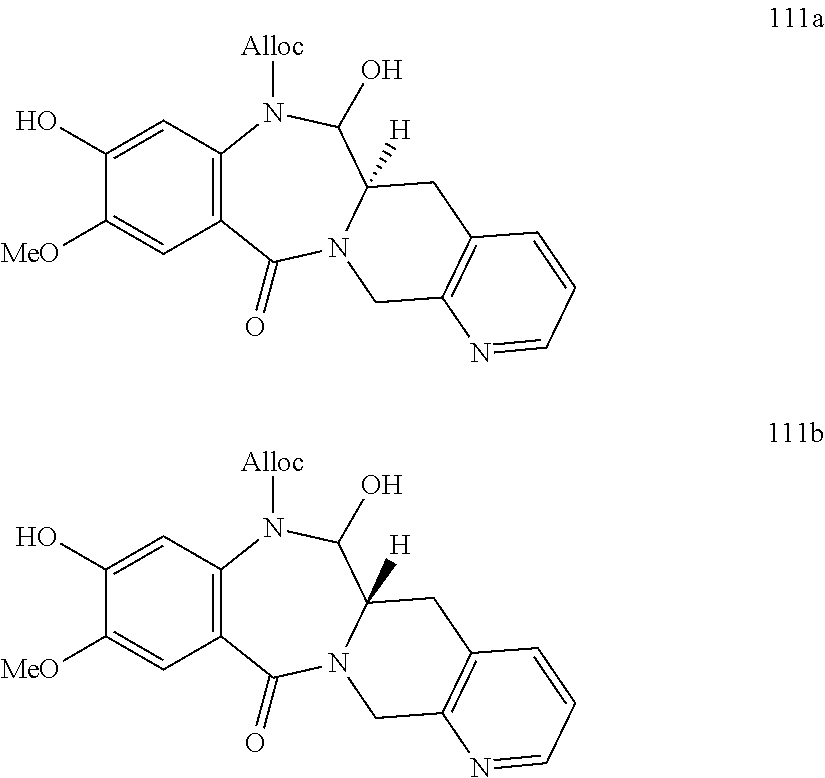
C12=C(C=C([MeO])C(O)=C1)C(=O)N1C([H])(C(O)N2[Alloc])CC2=C(C1)N=CC=C2.C12=C(C=C([MeO])C(O)=C1)C(=O)N1C([H])(C(O)N2[Alloc])CC2=C(C1)N=CC=C2
